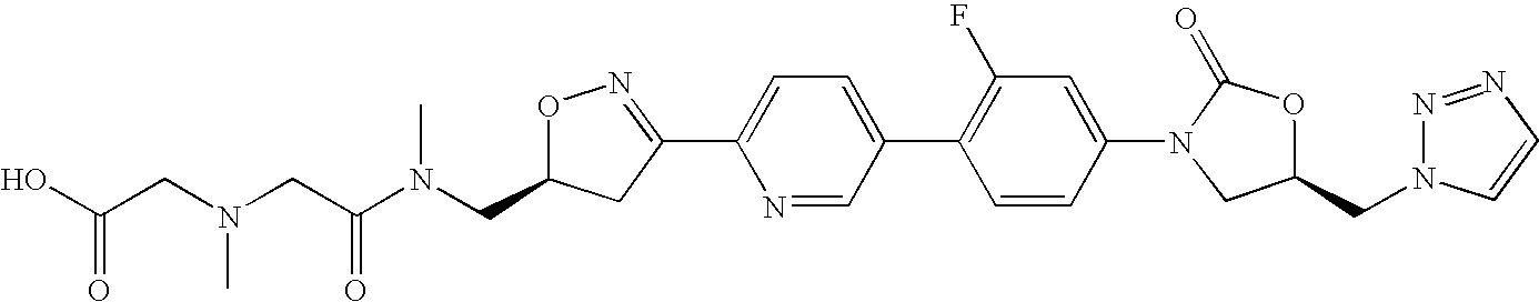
C(CN(CC(N(CC1ON=C(C2=CC=C(C3=C(F)C=C(N4CC(CN5N=NC=C5)OC4=O)C=C3)C=N2)C1)C)=O)C)(O)=O
